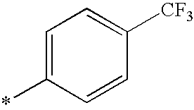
*C1=CC=C([CF3])C=C1
